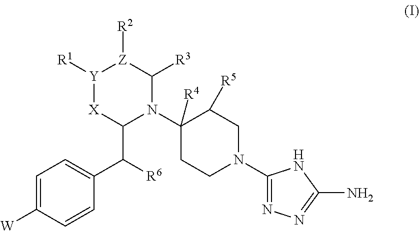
C1=C([W])C=CC(C([R6])C2N(C3([R4])CCN(C4=NN=C(N)N4)CC3[R5])C([R3])[Z]([R2])[Y]([R1])[X]2)=C1
